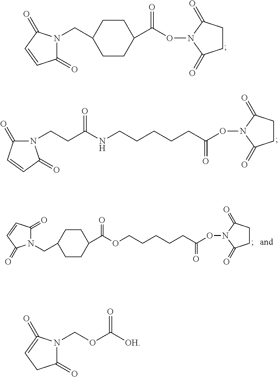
C1(=O)N(CC2CCC(C(=O)ON3C(=O)CCC3=O)CC2)C(=O)C=C1.N1(CCC(NCCCCCC(=O)ON2C(=O)CCC2=O)=O)C(=O)C=CC1=O.N1(CC2CCC(C(=O)OCCCCCC(=O)ON3C(=O)CCC3=O)CC2)C(=O)C=CC1=O.C1(=O)CC=C(=O)N1COC([OH])=O
